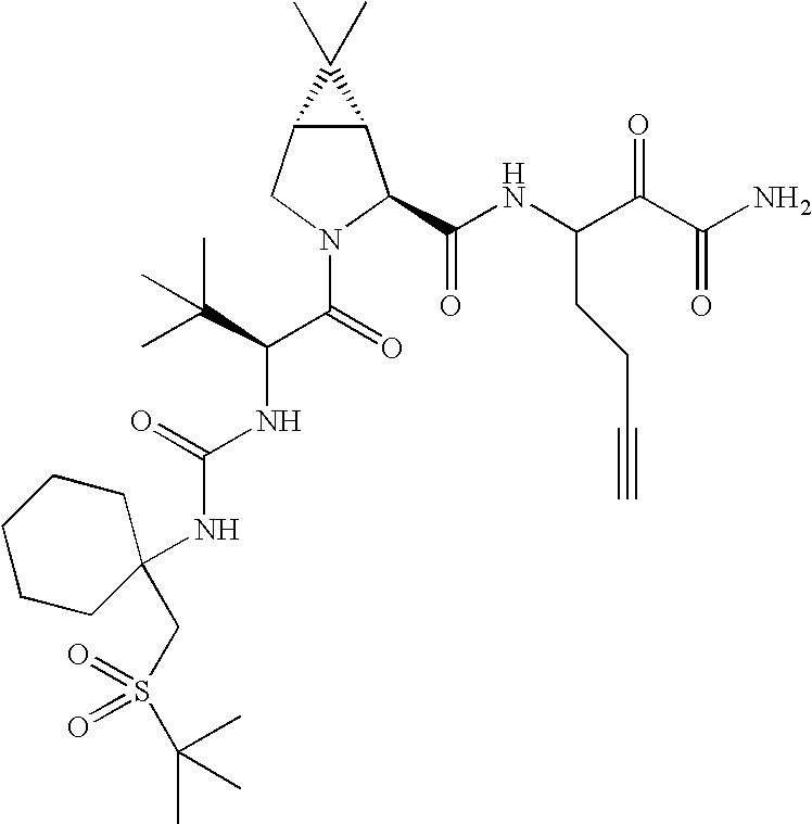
C12C(CN(C(C(NC(=O)NC3(CS(=O)(C(C)(C)C)=O)CCCCC3)C(C)(C)C)=O)C1C(NC(C(C(N)=O)=O)CCC#C)=O)C2(C)C
